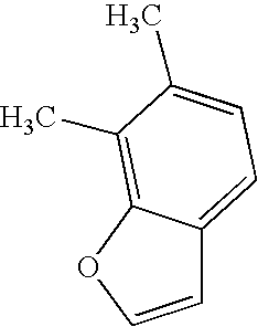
C12=CC=C(C)C(C)=C1OC=C2
